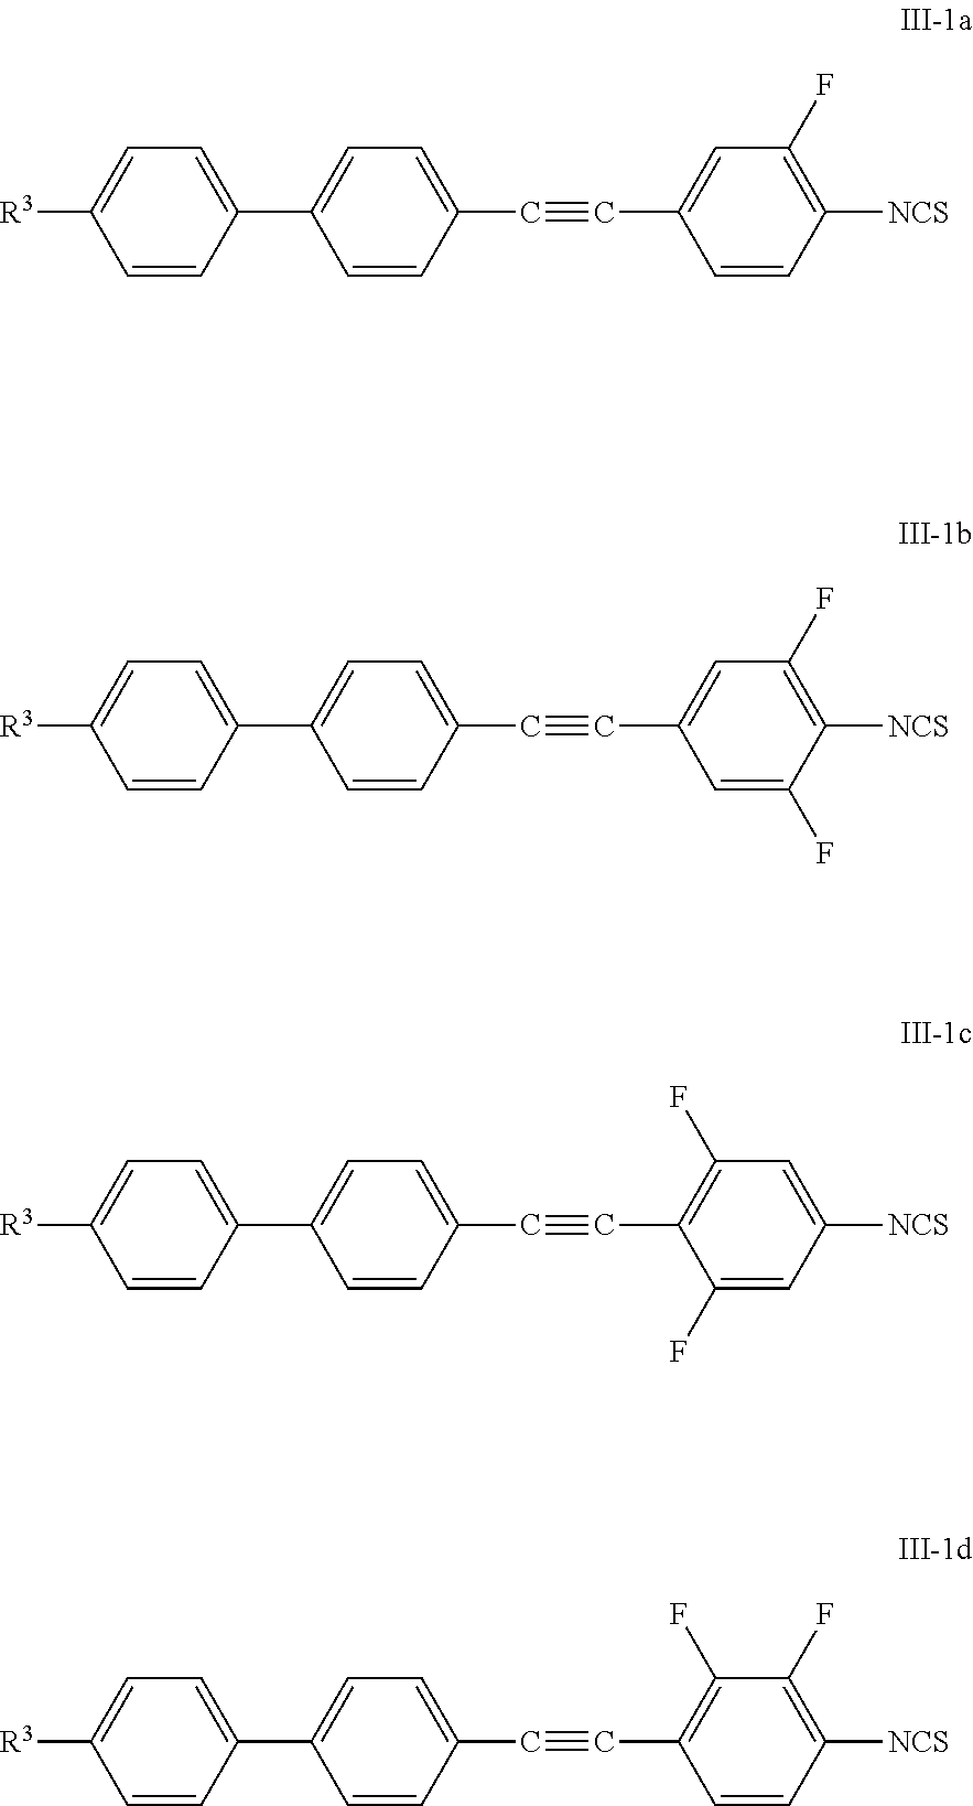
C1=CC(C2=CC=C(C#CC3=CC(F)=C([NCS])C=C3)C=C2)=CC=C1[R3].C1=CC(C2=CC=C(C#CC3=CC(F)=C([NCS])C(F)=C3)C=C2)=CC=C1[R3].C1=CC(C2=CC=C(C#CC3=C(F)C=C([NCS])C=C3F)C=C2)=CC=C1[R3].C1=CC(C2=CC=C(C#CC3=C(F)C(F)=C([NCS])C=C3)C=C2)=CC=C1[R3]
